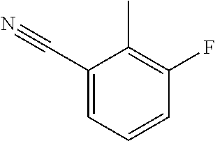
C1(C#N)=CC=CC(F)=C1C
